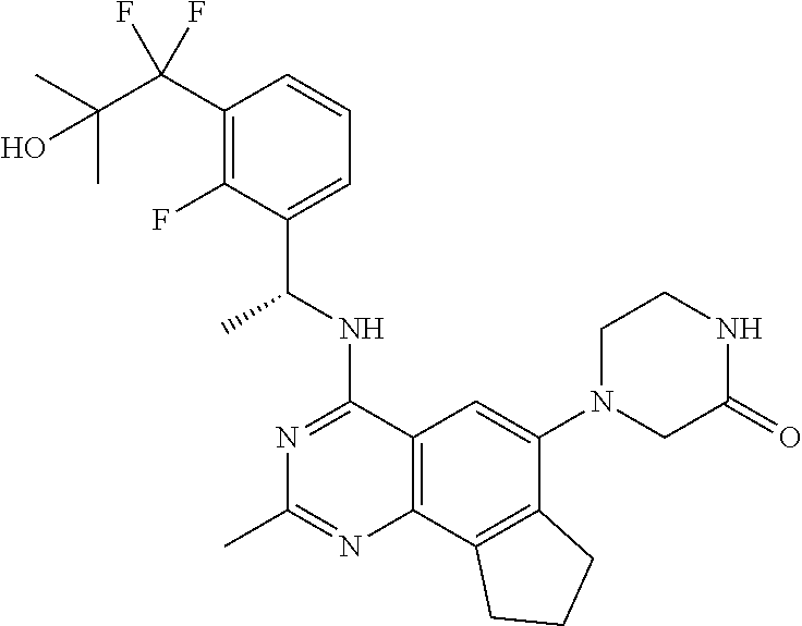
C12=C(C3=C(C(N4CC(=O)NCC4)=C1)CCC3)N=C(C)N=C2NC(C1=CC=CC(C(C(C)(C)O)(F)F)=C1F)C
